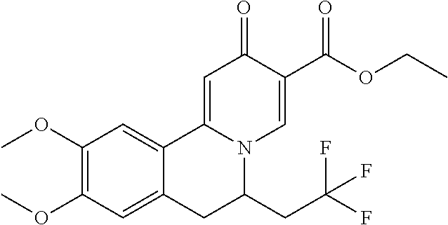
COC1=C(OC)C=C2C(=C1)CC(CC(F)(F)F)N1C2=CC(=O)C(C(OCC)=O)=C1
